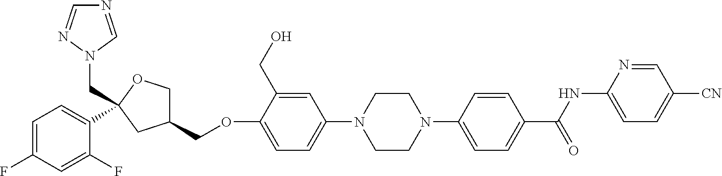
C1=C(F)C=C(F)C(C2(CN3C=NC=N3)OCC(COC3=CC=C(N4CCN(C5=CC=C(C(NC6=CC=C([CN])C=N6)=O)C=C5)CC4)C=C3CO)C2)=C1
